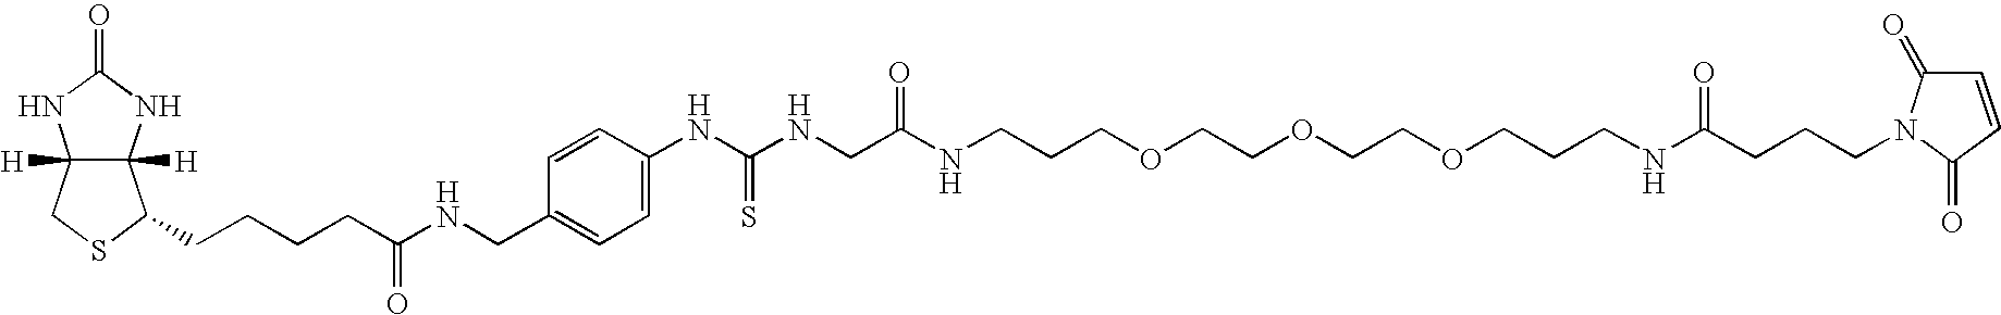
C12([H])C([H])(NC(=O)N1)C(CCCCC(NCC1=CC=C(NC(NCC(NCCCOCCOCCOCCCNC(=O)CCCN3C(=O)C=CC3=O)=O)=S)C=C1)=O)SC2
